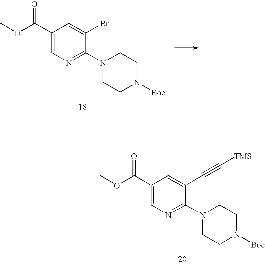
COC(C1=CN=C(N2CCN([Boc])CC2)C(Br)=C1)=O.O(C(C1=CN=C(N2CCN([Boc])CC2)C(C#C[TMS])=C1)=O)C
